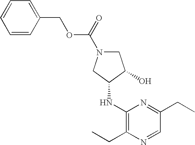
C1(NC2C(O)CN(C(OCC3=CC=CC=C3)=O)C2)=C(CC)N=CC(CC)=N1
